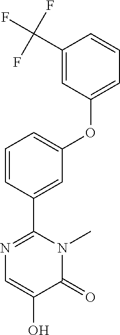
C1(C(F)(F)F)=CC(OC2=CC=CC(C3=NC=C(O)C(=O)N3C)=C2)=CC=C1
